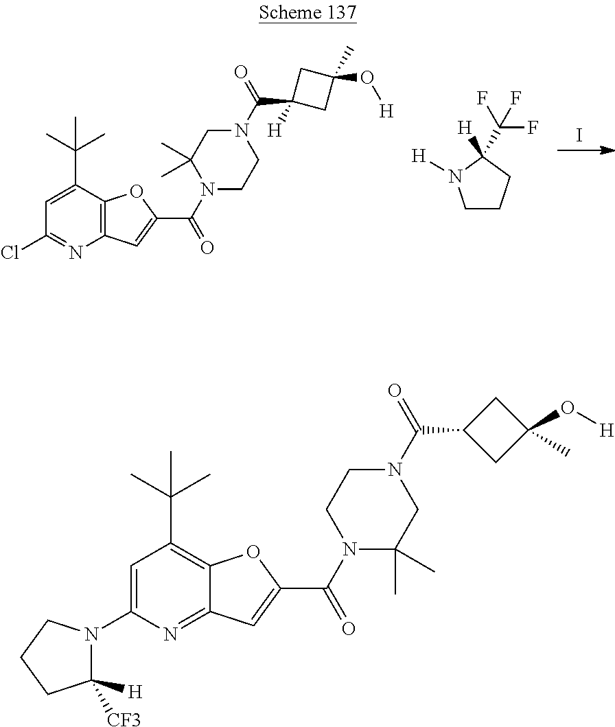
I.C1(Cl)=NC2=C(C(C(C)(C)C)=C1)OC(C(N1C(C)(C)CN(C(C3([H])CC(C)(O[H])C3)=O)CC1)=O)=C2.C1CCC(C(F)(F)F)([H])N1[H].C1(N2C([CF3])([H])CCC2)=CC(C(C)(C)C)=C2C(=N1)C=C(C(N1CCN(C(C3CC(C)(O[H])C3)=O)CC1(C)C)=O)O2
